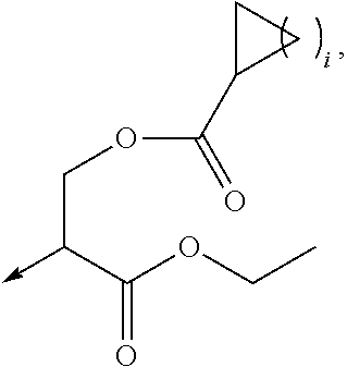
C<-C(C(OCC)=O)COC(C1CC1)=O
